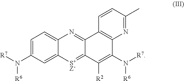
C1=C(N([R7])[R6])C=C2C(=C1)N=C1C(=[S+Z-]2)C([R2])=C(N([R7])[R6])C2=C1C=CC(C)=N2
